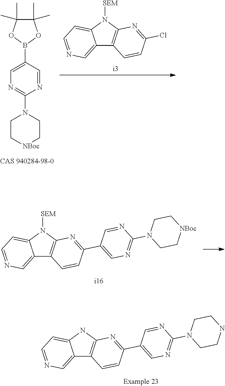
C12=CN=CC=C1NC1=C2C=CC(C2=CN=C(N3CCNCC3)N=C2)=N1.C12=CN=CC=C1N([SEM])C1=C2C=CC(C2=CN=C(N3CC[NBoc]CC3)N=C2)=N1.C1=C(B2OC(C)(C)C(C)(C)O2)C=NC(N2CC[NBoc]CC2)=N1.C12=CN=CC=C1N([SEM])C1=C2C=CC(Cl)=N1
